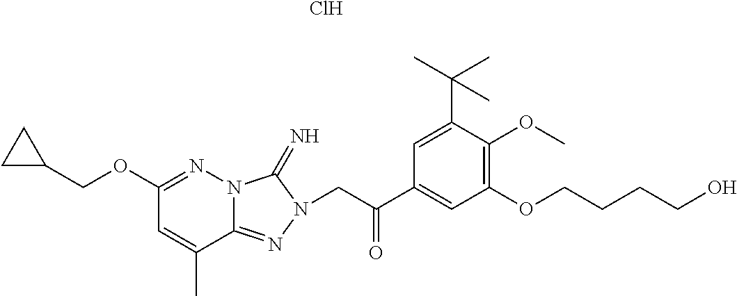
N12C(=NN(CC(C3=CC(OCCCCO)=C(OC)C(C(C)(C)C)=C3)=O)C1=N)C(C)=CC(OCC1CC1)=N2.Cl
